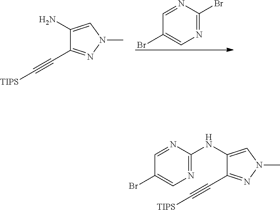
N1=CC(Br)=CN=C1Br.C1(N)=CN(C)N=C1C#C[TIPS].N1=CC(Br)=CN=C1NC1=CN(C)N=C1C#C[TIPS]
